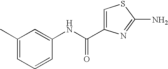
C1(C)=CC=CC(NC(=O)C2=CSC(N)=N2)=C1
